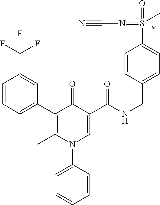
C1(C2=C(C)N(C3=CC=CC=C3)C=C(C(NCC3=CC=C(S(=O)(=NC#N)C)C=C3)=O)C2=O)=CC=CC(C(F)(F)F)=C1
